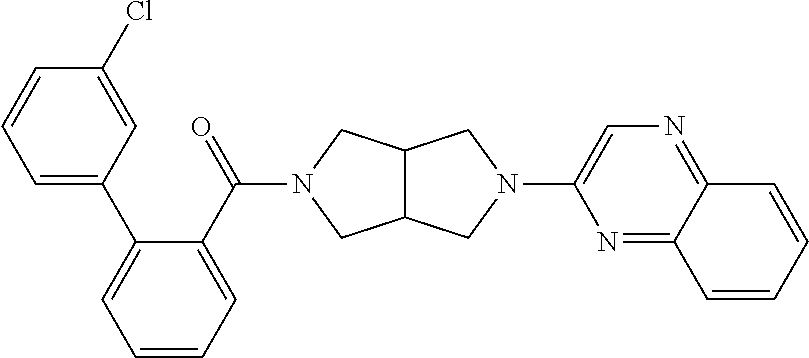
C12C(CN(C(C3=CC=CC=C3C3=CC=CC(Cl)=C3)=O)C1)CN(C1=CN=C3C(=N1)C=CC=C3)C2
